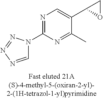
C1=NN=NN1C1=NC=C(C2OC2)C(C)=N1
